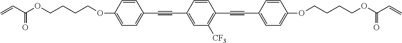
C=CC(OCCCCOC1=CC=C(C#CC2=CC([CF3])=C(C#CC3=CC=C(OCCCCOC(C=C)=O)C=C3)C=C2)C=C1)=O
